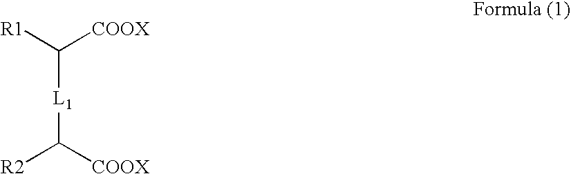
[L1](C([R1])[COOX])C([R2])[COOX]
